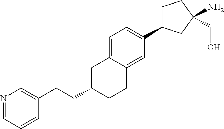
C1C(C2=CC=C3C(=C2)CCC(CCC2=CN=CC=C2)C3)CC(N)(CO)C1
